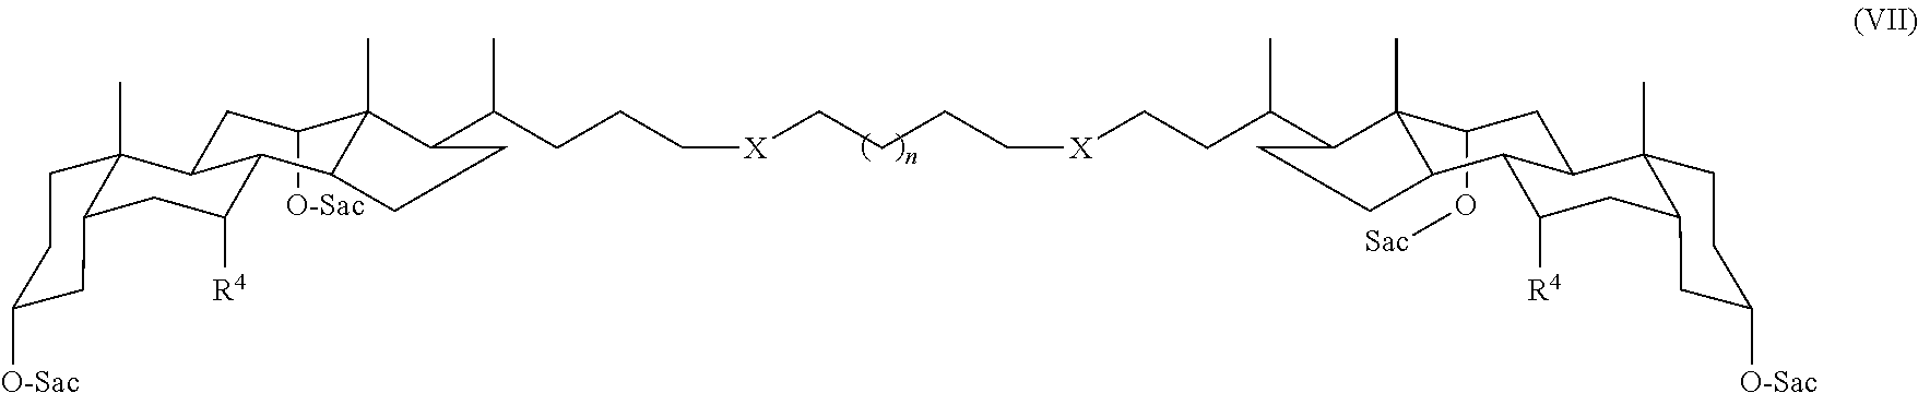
C1([O-Sac])CC2C3(C)C(CC([R4])C2C2C1(C)C(C(CCC[X]CCCC[X]CCC(C1C4(C)C(O[Sac])CC5C6(C)C(CC([R4])C5C4CC1)CC([O-Sac])CC6)C)C)CC2)CC([O-Sac])CC3
